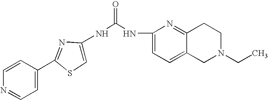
C1=CC(C2=NC(NC(=O)NC3=CC=C4C(=N3)CCN(CC)C4)=CS2)=CC=N1
